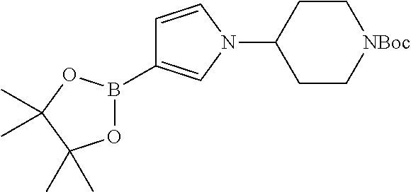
C1=CN(C2CC[NBoc]CC2)C=C1B1OC(C)(C)C(C)(C)O1
